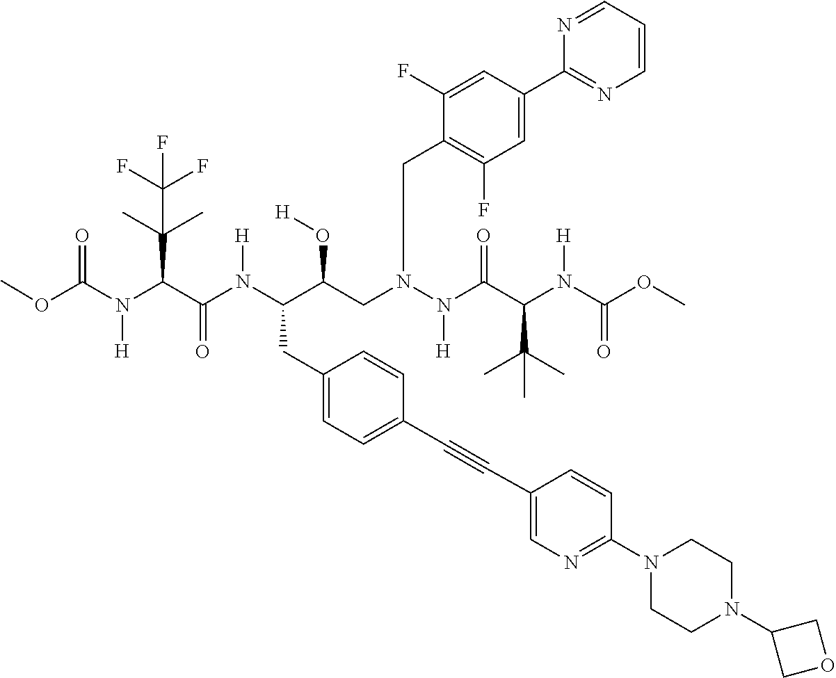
COC(N(C(C(N(C(C(CN(N(C(C(N(C(OC)=O)[H])C(C)(C)C)=O)[H])CC1=C(F)C=C(C2=NC=CC=N2)C=C1F)O[H])CC1=CC=C(C#CC2=CN=C(N3CCN(C4COC4)CC3)C=C2)C=C1)[H])=O)C(C)(C)C(F)(F)F)[H])=O
